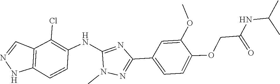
N(C(COC1=CC=C(C2=NN(C)C(NC3=C(Cl)C4=C(NN=C4)C=C3)=N2)C=C1OC)=O)C(C)C
